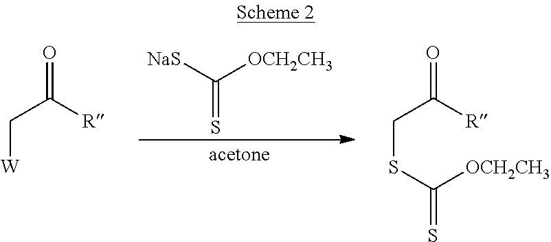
C(=S)([OCH2CH3])[NaS].O=C(C[W])[R].O=C(CSC([OCH2CH3])=S)[R]
